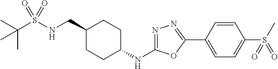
C1(CNS(C(C)(C)C)(=O)=O)CCC(NC2=NN=C(C3=CC=C(S(C)(=O)=O)C=C3)O2)CC1
